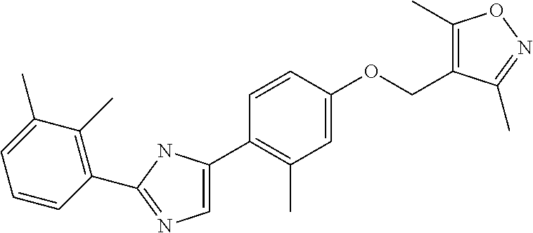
C1=C(C2=C(C)C=C(OCC3=C(C)ON=C3C)C=C2)NC(C2=C(C)C(C)=CC=C2)=N1
